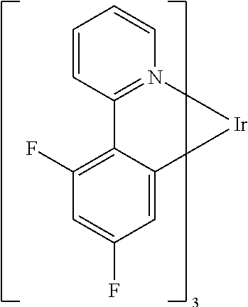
N12=C(C=CC=C1)C1=C(F)C=C(F)C=C1[Ir]2
